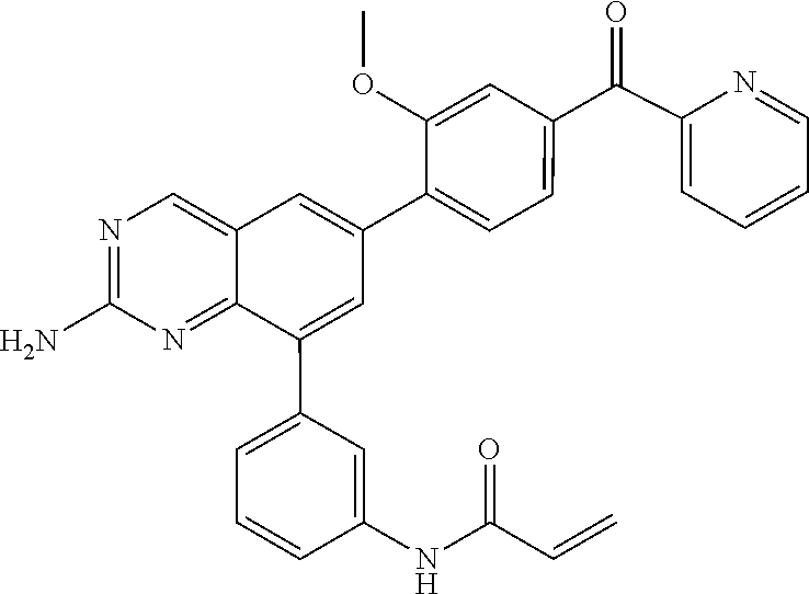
N1=C(N)N=C2C(=C1)C=C(C1=CC=C(C(C3=CC=CC=N3)=O)C=C1OC)C=C2C1=CC=CC(NC(=O)C=C)=C1
